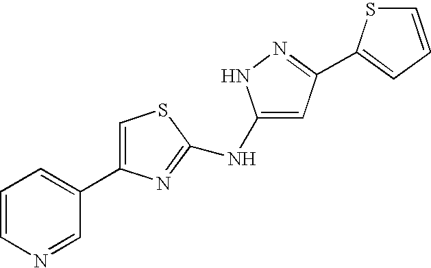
C1(NC2=CC(C3=CC=CS3)=NN2)=NC(C2=CC=CN=C2)=CS1
